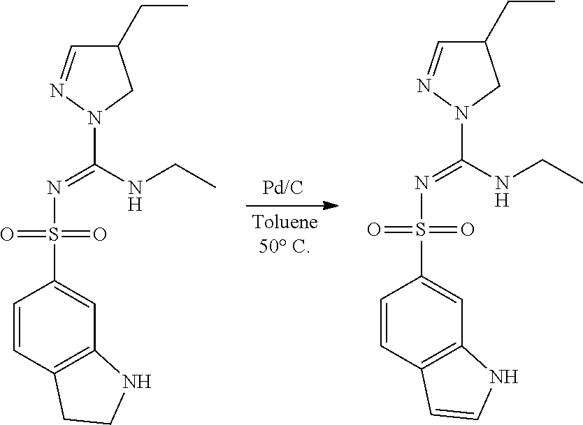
N1(C(NCC)=NS(C2=CC3=C(C=C2)CCN3)(=O)=O)CC(CC)C=N1.N1(C(NCC)=NS(C2=CC3=C(C=C2)C=CN3)(=O)=O)CC(CC)C=N1
